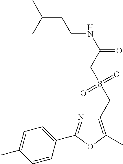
C1=C(C)C=CC(C2=NC(CS(CC(NCCC(C)C)=O)(=O)=O)=C(C)O2)=C1
